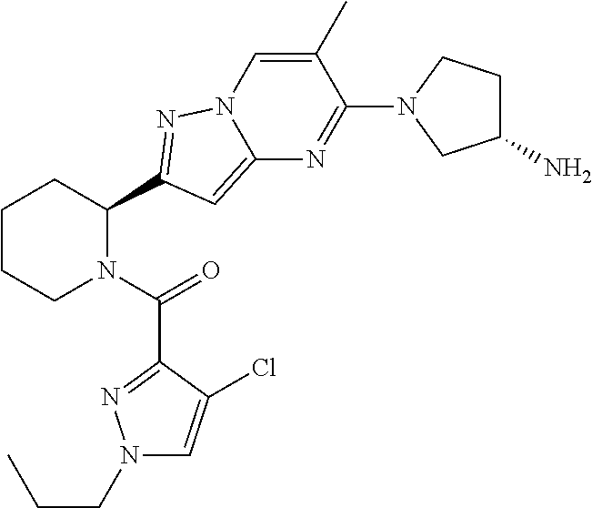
C1CCN(C(=O)C2=NN(CCC)C=C2Cl)C(C2=NN3C=C(C)C(N4CC(N)CC4)=NC3=C2)C1
